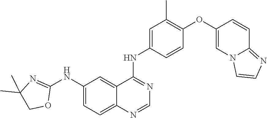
C1(NC2=NC(C)(C)CO2)=CC=C2C(=C1)C(NC1=CC(C)=C(OC3=CN4C(=NC=C4)C=C3)C=C1)=NC=N2
